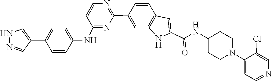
C1(C2=CC3=C(C=C2)C=C(C(=O)NC2CCN(C4=CC=NC=C4Cl)CC2)N3)=NC=CC(NC2=CC=C(C3=CNN=C3)C=C2)=N1
